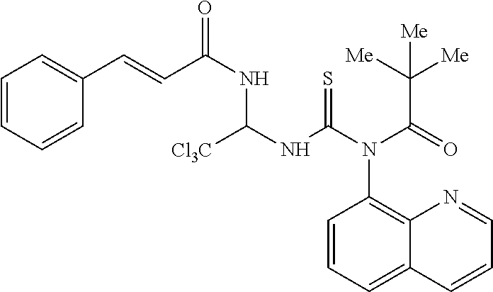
C1=CC=CC(C=CC(NC(NC(=S)N(C2=C3C(=CC=C2)C=CC=N3)C(=O)C([Me])([Me])[Me])[Cl3C])=O)=C1
